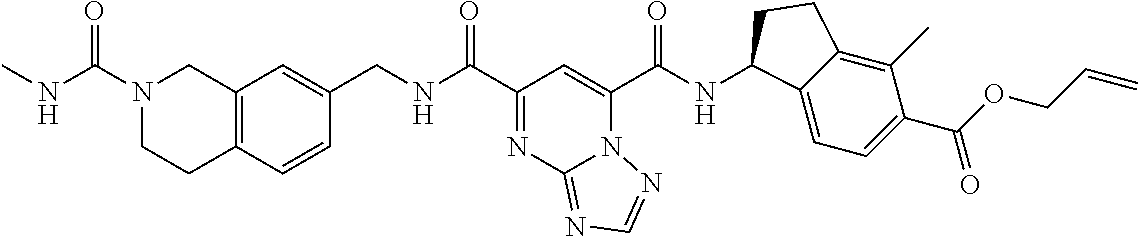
C(NC(C1=NC2=NC=NN2C(C(NC2C3=CC=C(C(OCC=C)=O)C(C)=C3CC2)=O)=C1)=O)C1=CC2=C(C=C1)CCN(C(NC)=O)C2
